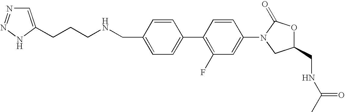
C1=C(CNCCCC2=CN=NN2)C=CC(C2=C(F)C=C(N3CC(CNC(C)=O)OC3=O)C=C2)=C1
